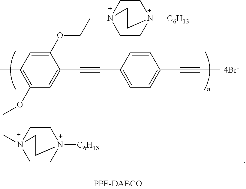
C1C[N+]2(CCOC3=CC(C)=C(OCC[N+]45CC[N+]([C6H13])(CC4)CC5)C=C3C#CC3=CC=C(C#CC)C=C3)CC[N+]1([C6H13])CC2
